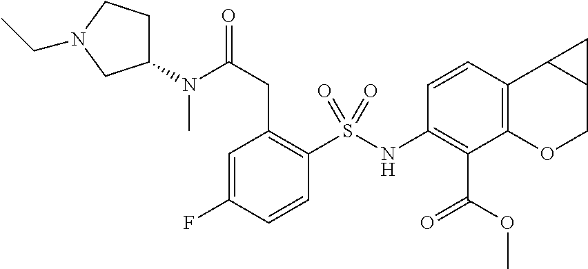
C1(NS(C2=C(CC(N(C3CCN(CC)C3)C)=O)C=C(F)C=C2)(=O)=O)=C(C(OC)=O)C2=C(C3C(CO2)C3)C=C1
